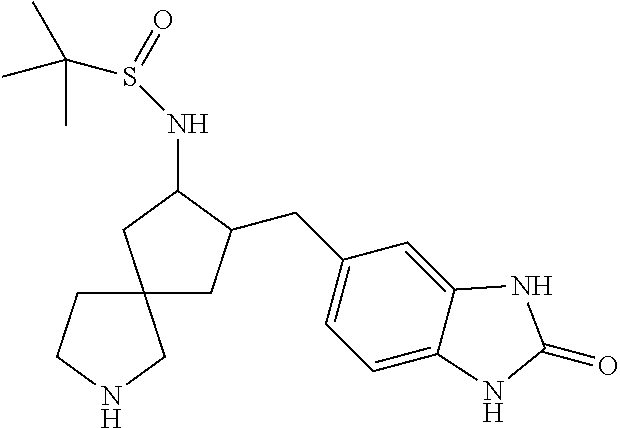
C12(CC(CC3=CC=C4C(=C3)NC(=O)N4)C(NS(C(C)(C)C)=O)C1)CCNC2
